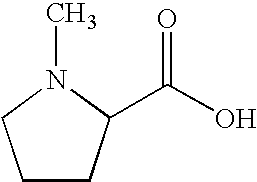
C1CC(C(O)=O)N(C)C1
